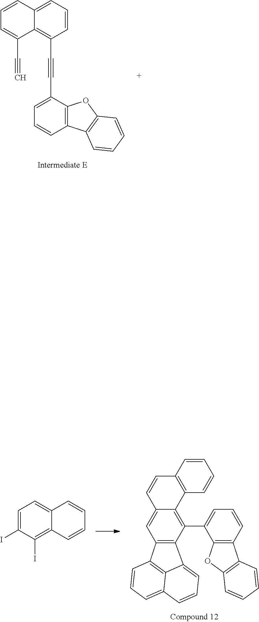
C1=C(C#CC2=C3C(C#C)=CC=CC3=CC=C2)C2=C(C=C1)C1=C(O2)C=CC=C1.C1(C2=C3C(=CC4=C2C2=CC=CC5=CC=CC4=C52)C=CC2=C3C=CC=C2)=CC=CC2=C1OC1=C2C=CC=C1.C1=CC2=CC=C(I)C(I)=C2C=C1
